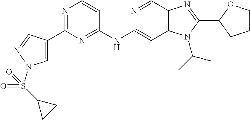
C1(C2=CN(S(C3CC3)(=O)=O)N=C2)=NC=CC(NC2=CC3=C(C=N2)N=C(C2OCCC2)N3C(C)C)=N1
